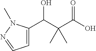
C1=C(C(C(C(O)=O)(C)C)O)N(C)N=C1
